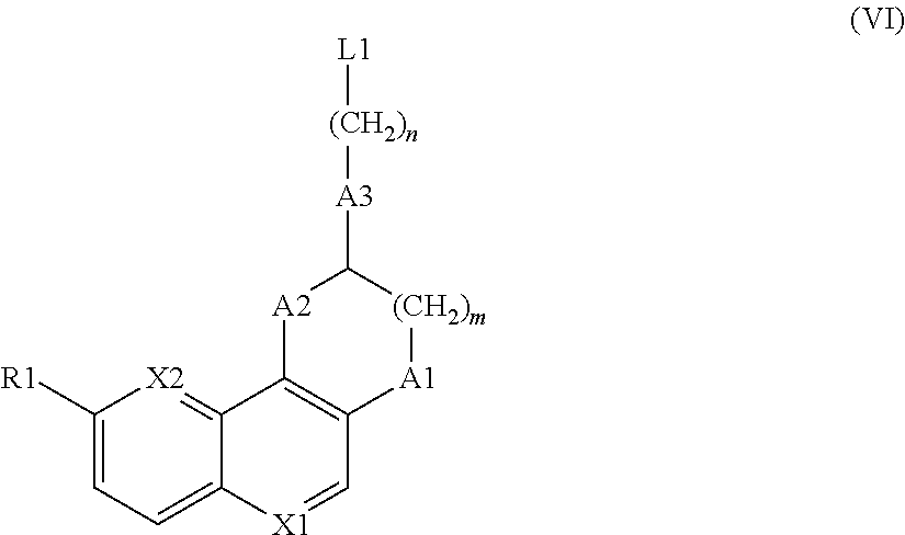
C1([R1])=CC=C2C(=[X2]1)C1=C(C=[X1]2)[A1][(CH2)m]C([A3][(CH2)n][L1])[A2]1
